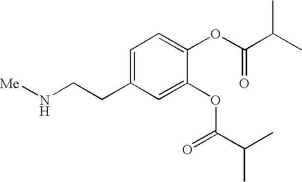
C1=C(CCN[Me])C=C(OC(=O)C(C)C)C(OC(C(C)C)=O)=C1
